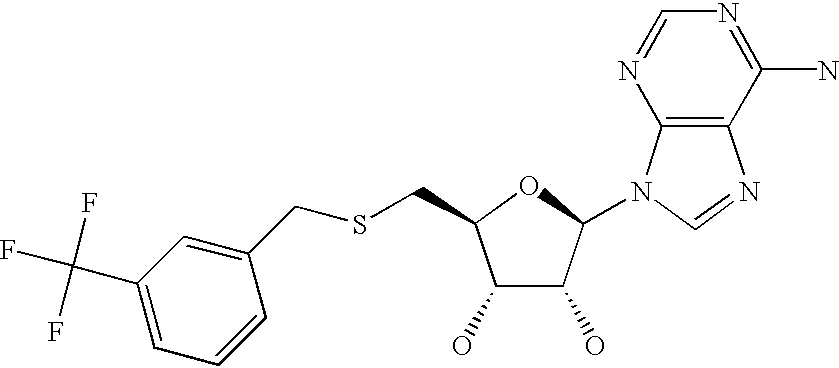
C1(O)C(O)C(N2C3=C(N=C2)C(N)=NC=N3)OC1CSCC1=CC(C(F)(F)F)=CC=C1
